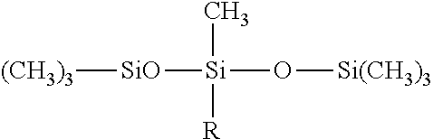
[SiO]([(CH3)3])[Si](O[Si(CH3)3])(C)[R]
